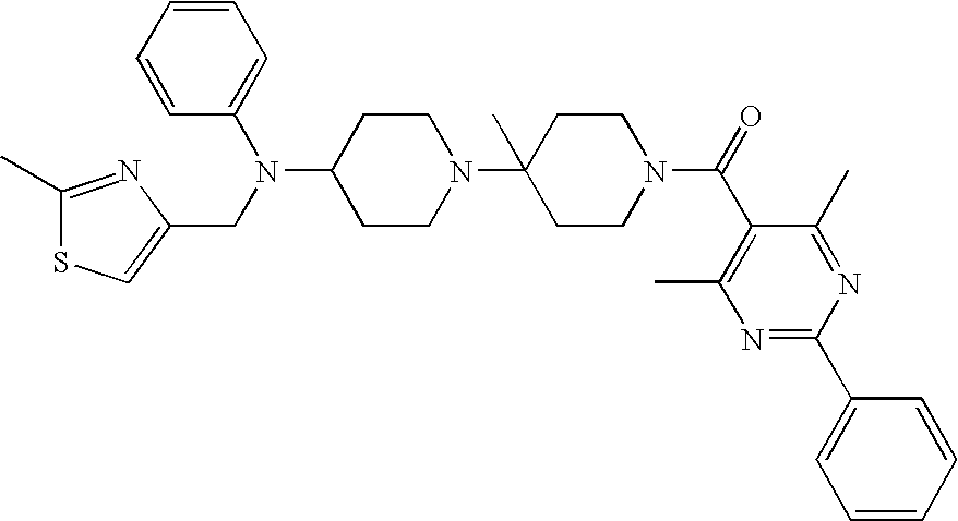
C1CN(C2(C)CCN(C(=O)C3=C(C)N=C(C4=CC=CC=C4)N=C3C)CC2)CCC1N(C1=CC=CC=C1)CC1=CSC(C)=N1
